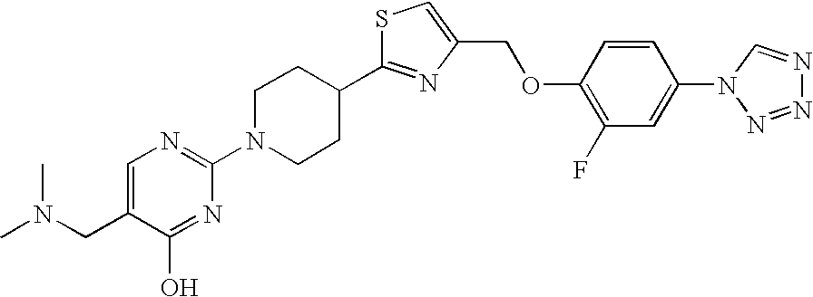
C1(N2CCC(C3=NC(COC4=C(F)C=C(N5N=NN=C5)C=C4)=CS3)CC2)=NC=C(CN(C)C)C(O)=N1
